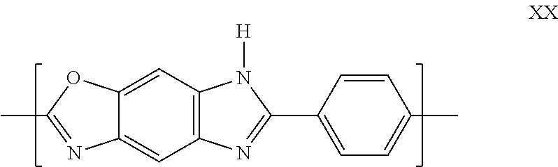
C12=CC3=C(C=C1OC(C)=N2)N([H])C(C1=CC=C(C)C=C1)=N3
